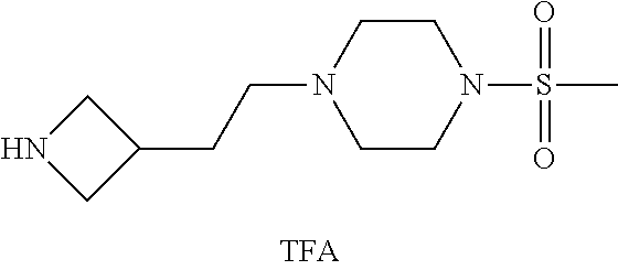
N1CC(CCN2CCN(S(C)(=O)=O)CC2)C1
